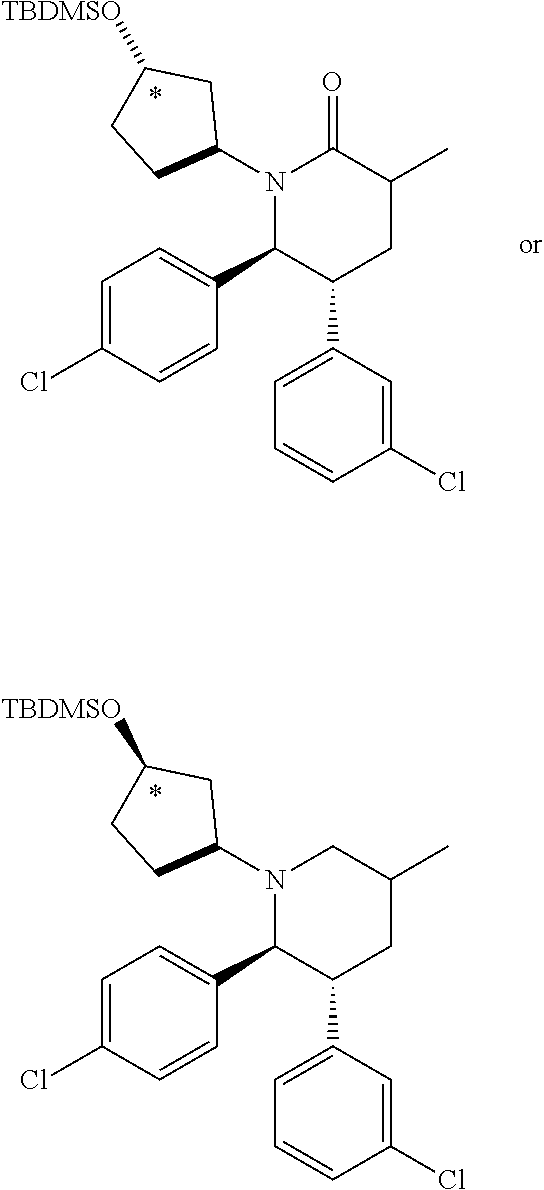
N1(C2CC([TBDMSO])CC2)C(C2=CC=C(Cl)C=C2)C(C2=CC=CC(Cl)=C2)CC(C)C1.N1(C2CC([TBDMSO])CC2)C(C2=CC=C(Cl)C=C2)C(C2=CC=CC(Cl)=C2)CC(C)C1=O
